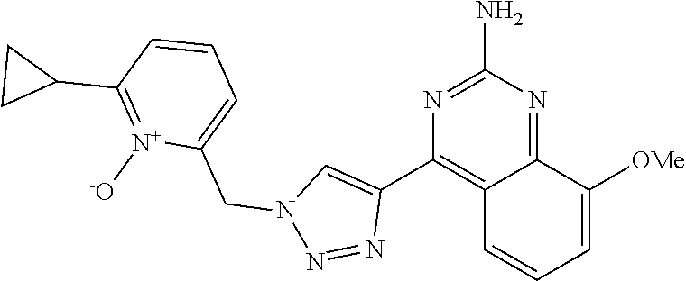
C12=NC(N)=NC(C3=CN(CC4=CC=CC(C5CC5)=[N+]4[-O])N=N3)=C1C=CC=C2[OMe]
